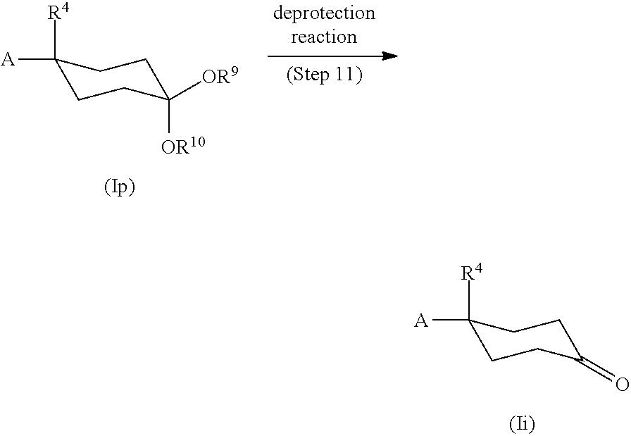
C1([R4])([A])CCC(=O)CC1.C1([R4])([A])CCC([OR10])([OR9])CC1
